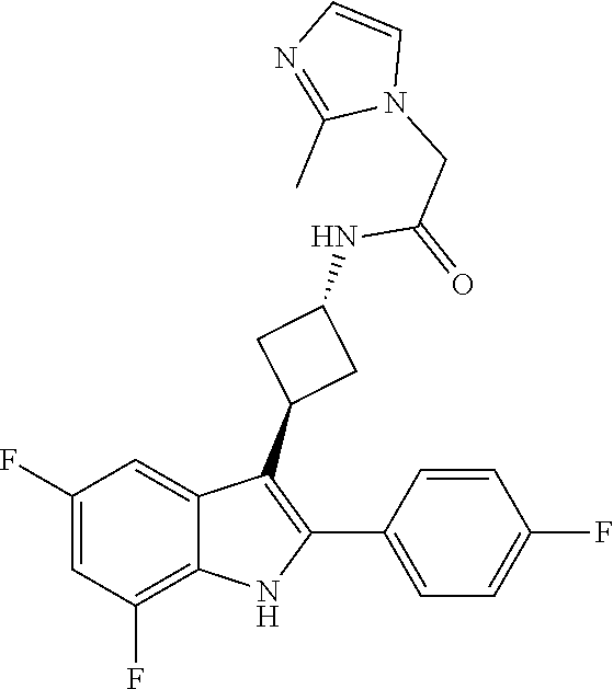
N1=C(C)N(CC(=O)NC2CC(C3=C(C4=CC=C(F)C=C4)NC4=C(F)C=C(F)C=C43)C2)C=C1
